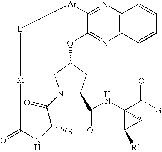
C12=NC3=C(N=C1OC1CN(C(C(NC4(C([G])=O)C([R])C4)=O)C1)C(=O)C([R])NC(=O)[M][L][Ar]2)C=CC=C3
